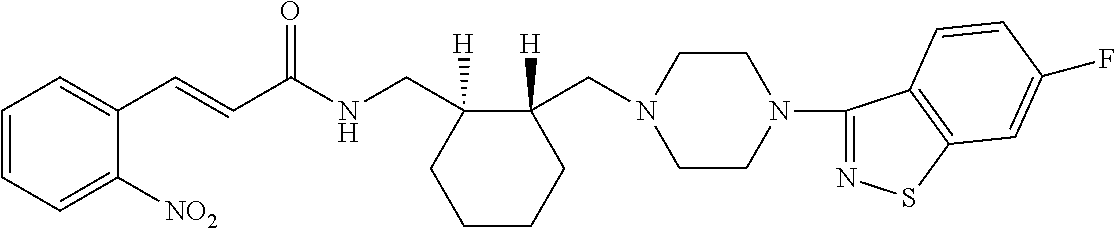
C1(C=CC(NCC2([H])CCCCC2(CN2CCN(C3=NSC4=C3C=CC(F)=C4)CC2)[H])=O)=CC=CC=C1[NO2]
